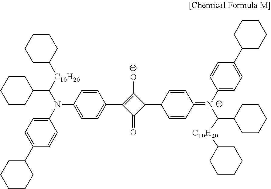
C1=CC(N(C2=CC=C(C3CCCCC3)C=C2)C([C10H20]C2CCCCC2)C2CCCCC2)=CC=C1C1=C([O-])C(C2C=CC(=[N+](C3=CC=C(C4CCCCC4)C=C3)C([C10H20]C3CCCCC3)C3CCCCC3)C=C2)C1=O
